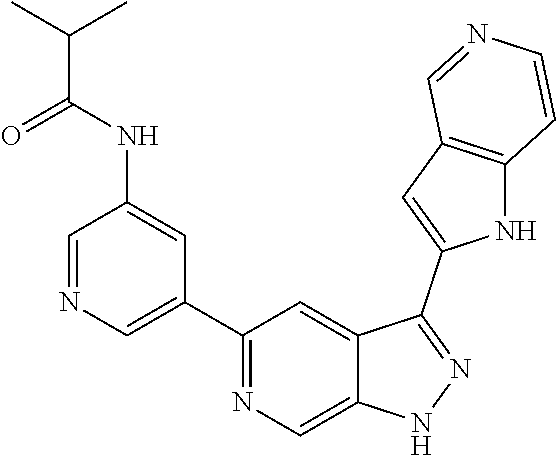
C1(C2=CN=CC(NC(C(C)C)=O)=C2)=NC=C2C(=C1)C(C1=CC3=C(N1)C=CN=C3)=NN2
